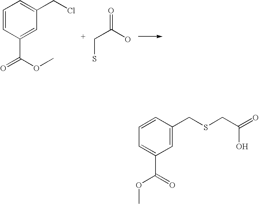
C1=CC(C(OC)=O)=CC(CCl)=C1.C(S)C(O)=O.C1=CC(CSCC(O)=O)=CC(C(=O)OC)=C1
